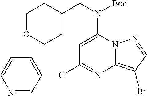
C1=C(N(CC2CCOCC2)[Boc])N2C(=C(Br)C=N2)N=C1OC1=CC=CN=C1
